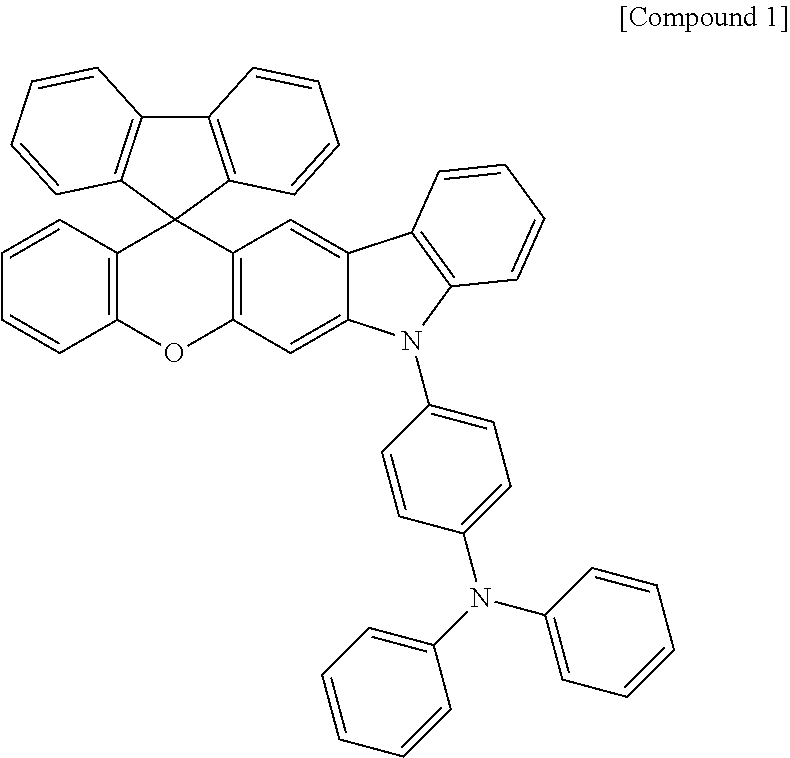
C12=C(C3(C4=C1C=CC=C4)C1=C(OC4=C3C=C3C(=C4)N(C4=CC=C(N(C5=CC=CC=C5)C5=CC=CC=C5)C=C4)C4=C3C=CC=C4)C=CC=C1)C=CC=C2
